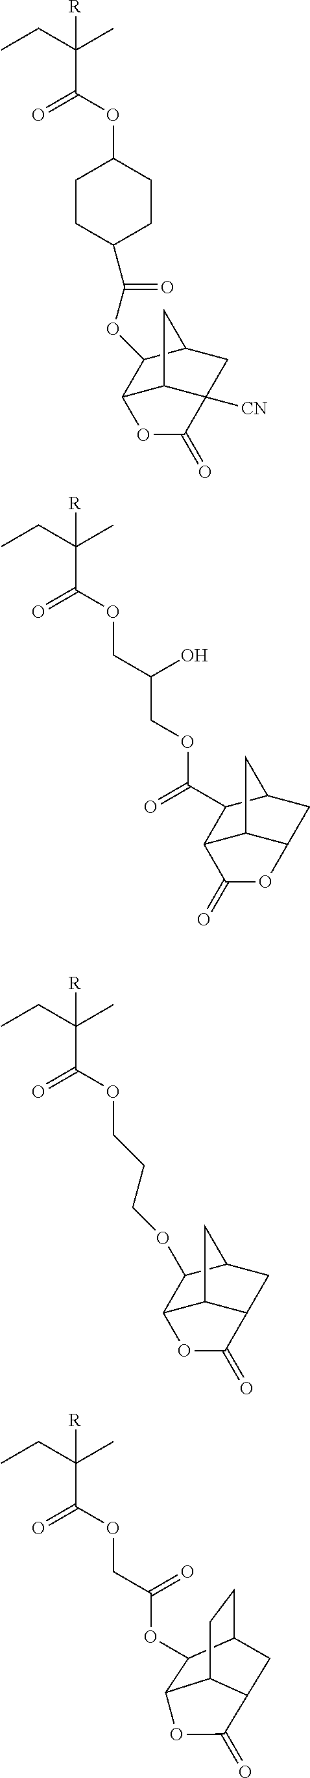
CCC(C)(C(OC1CCC(C(=O)OC2C3C4C([CN])(CC2C4)C(=O)O3)CC1)=O)[R].CCC(C)(C(OCC(COC(=O)C1C2C3C(CC1C3)OC2=O)O)=O)[R].CCC(C)(C(OCCCOC1C2C3C(CC1C3)C(=O)O2)=O)[R].CCC(C)(C(OCC(OC1C2C3CCC1CC3C(=O)O2)=O)=O)[R]
